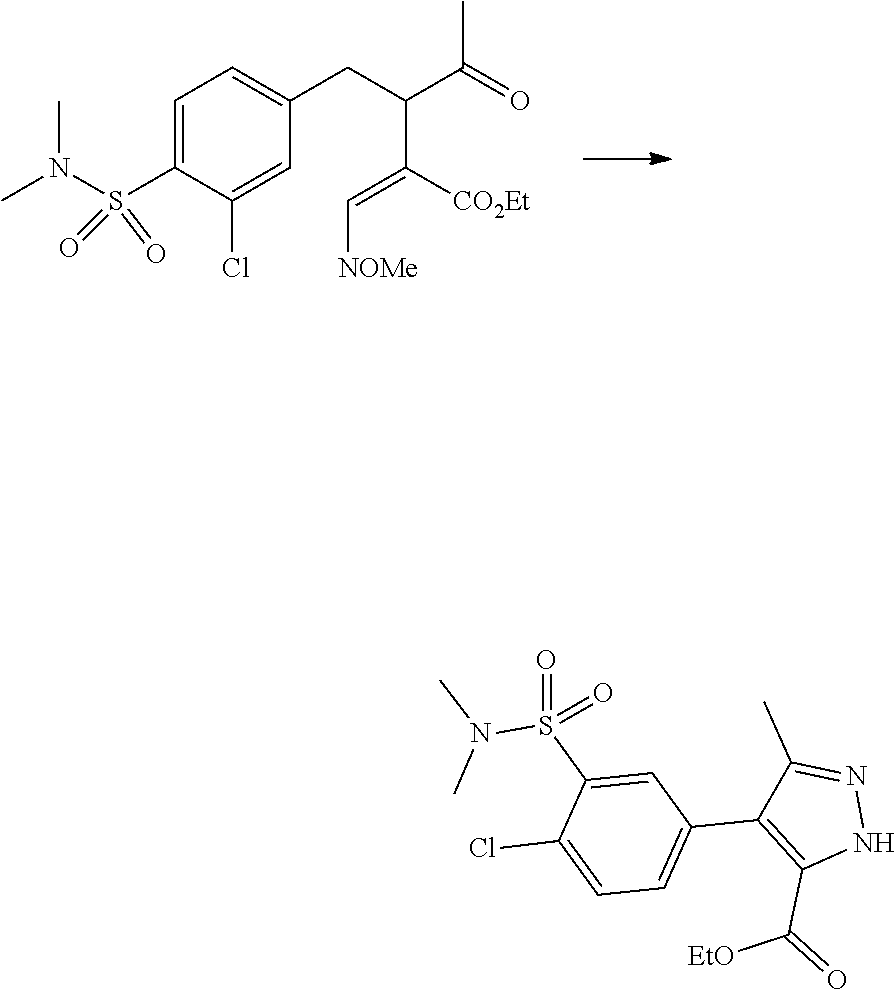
C1=C(S(N(C)C)(=O)=O)C(Cl)=CC(CC(C(=O)C)C([CO2Et])=C[NOMe])=C1.N1N=C(C)C(C2=CC=C(Cl)C(S(=O)(N(C)C)=O)=C2)=C1C(=O)[EtO]
